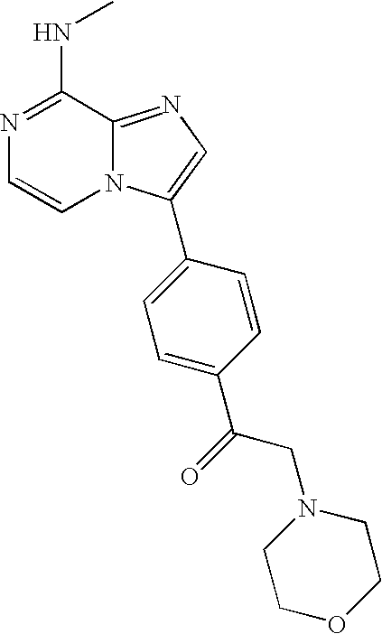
N1=C(NC)C2=NC=C(C3=CC=C(C(CN4CCOCC4)=O)C=C3)N2C=C1
